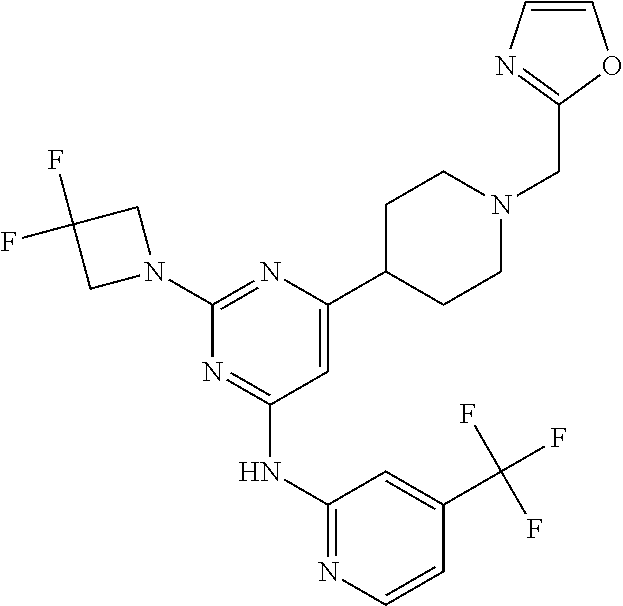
C1=C(C2CCN(CC3=NC=CO3)CC2)N=C(N2CC(F)(F)C2)N=C1NC1=NC=CC(C(F)(F)F)=C1
